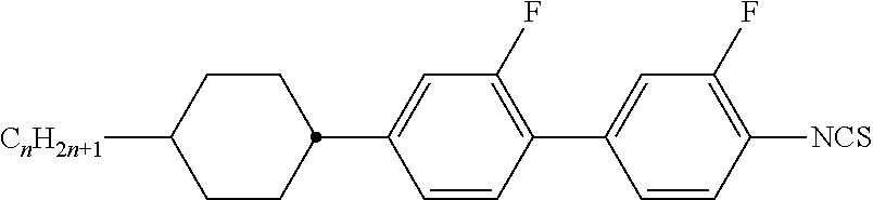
C1CC(C2=CC(F)=C(C3=CC(F)=C([NCS])C=C3)C=C2)CCC1[CnH2n+1]
